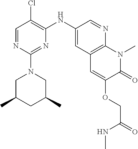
C1=NC(N2CC(C)CC(C)C2)=NC(NC2=CC3=C(N=C2)N(C)C(=O)C(OCC(=O)NC)=C3)=C1Cl
